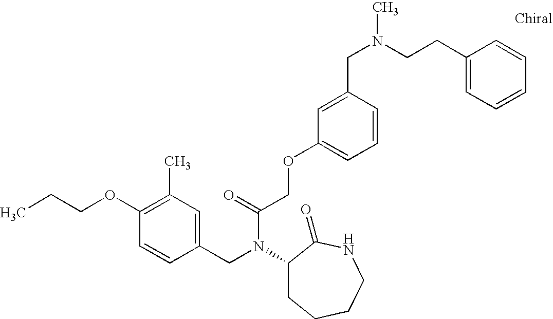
C1(OCCC)=C(C)C=C(CN(C2CCCCNC2=O)C(COC2=CC=CC(CN(C)CCC3=CC=CC=C3)=C2)=O)C=C1
